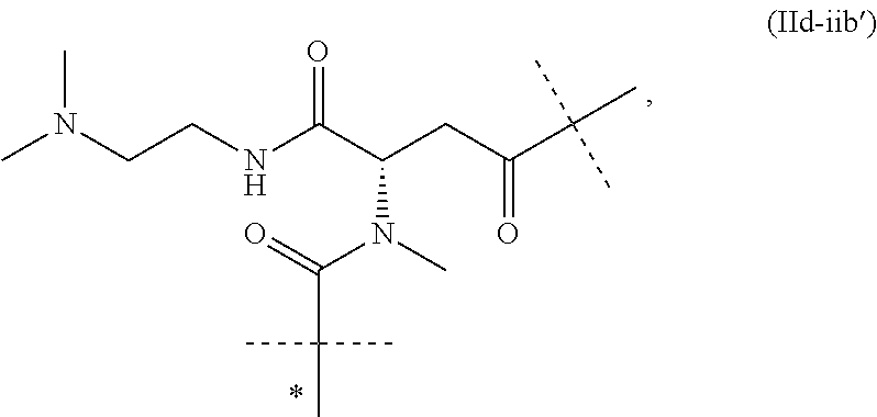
CN(CCNC(C(CC(C(C)(C)C)=O)N(C)C(=O)C(C)(C)C)=O)C
